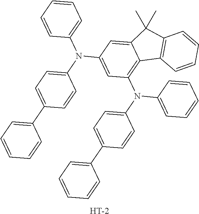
C1=CC=CC=C1N(C1=CC(N(C2=CC=CC=C2)C2=CC=C(C3=CC=CC=C3)C=C2)=C2C(=C1)C(C)(C)C1=C2C=CC=C1)C1=CC=C(C2=CC=CC=C2)C=C1.[H]
